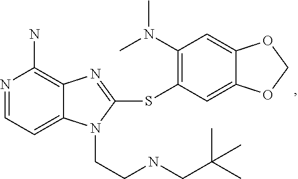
N1=CC=C2C(=C1N)N=C(SC1=C(N(C)C)C=C3C(=C1)OCO3)N2CCNCC(C)(C)C
